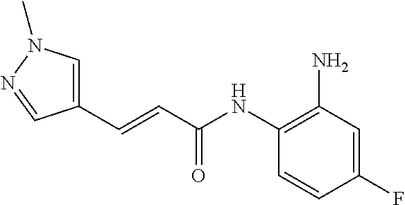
C1(C=CC(NC2=C(N)C=C(F)C=C2)=O)=CN(C)N=C1
